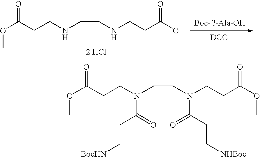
O=C(OC)CCN(CCN(CCC(OC)=O)C(CC[NHBoc])=O)C(=O)CC[BocHN].O=C(OC)CCNCCNCCC(OC)=O.[2 HCl].[DCC]
